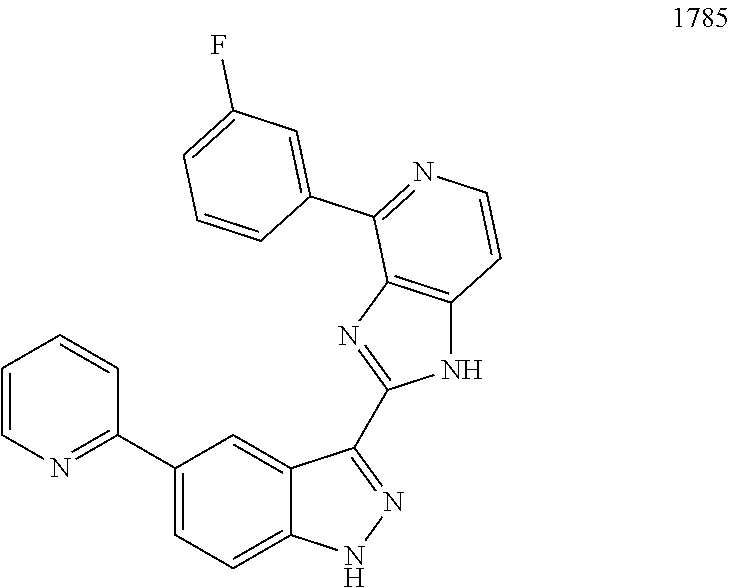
C1=CN=C(C2=CC=C3C(=C2)C(C2=NC4=C(N2)C=CN=C4C2=CC(F)=CC=C2)=NN3)C=C1
